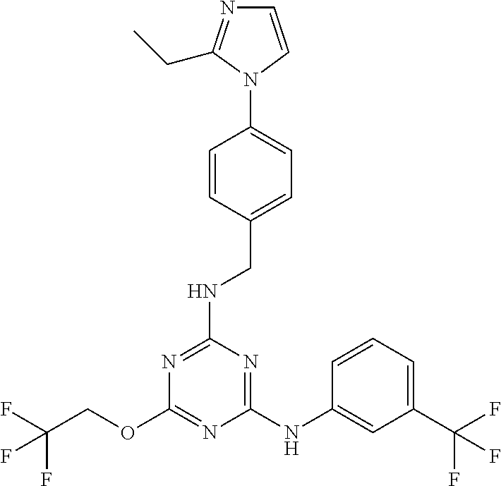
FC(F)(COC1=NC(NC2=CC(C(F)(F)F)=CC=C2)=NC(NCC2=CC=C(N3C=CN=C3CC)C=C2)=N1)F
